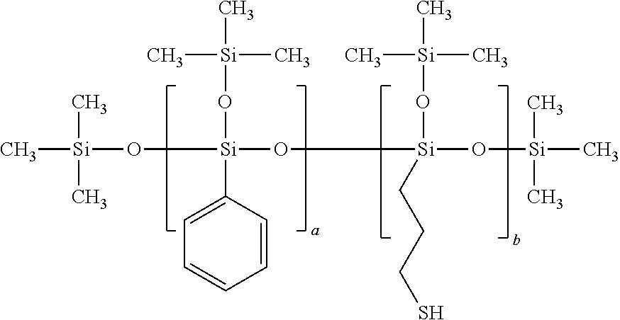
C[Si](C)(O[Si](O[Si](C)(C)C)(C1=CC=CC=C1)O[Si](O[Si](C)(C)C)(O[Si](C)(C)C)CCCS)C
